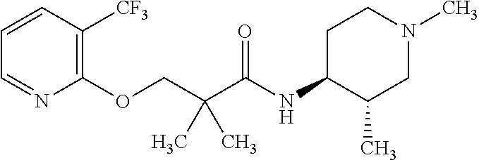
C1=CC=NC(OCC(C(NC2C(C)CN(C)CC2)=O)(C)C)=C1[CF3]
